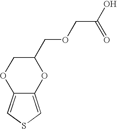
C12=CSC=C1OC(COCC(O)=O)CO2
